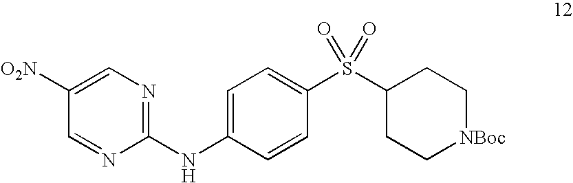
C1(NC2=CC=C(S(C3CC[NBoc]CC3)(=O)=O)C=C2)=NC=C([O2N])C=N1
